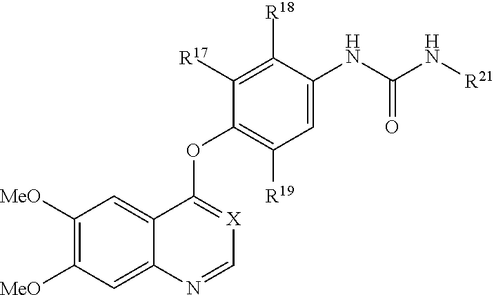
C1([MeO])=C([MeO])C=C2C(=C1)C(OC1=C([R19])C=C(NC(N[R21])=O)C([R18])=C1[R17])=[X]C=N2
